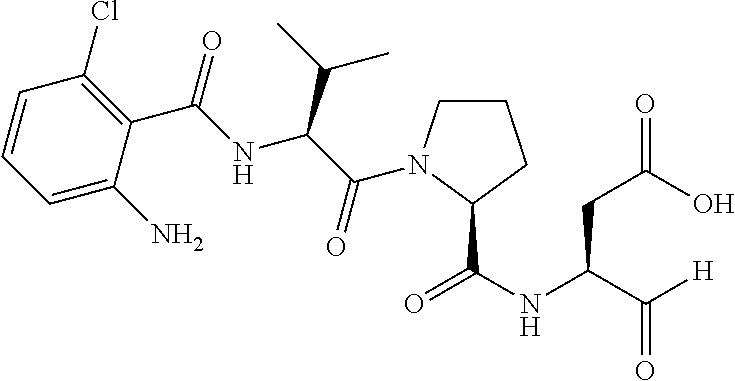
C1=CC=C(N)C(C(=O)NC(C(C)C)C(=O)N2CCCC2C(NC(C([H])=O)CC(=O)O)=O)=C1Cl
